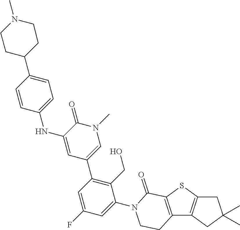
C12=C(C3=C(S1)C(=O)N(C1=CC(F)=CC(C4=CN(C)C(=O)C(NC5=CC=C(C6CCN(C)CC6)C=C5)=C4)=C1CO)CC3)CC(C)(C)C2
